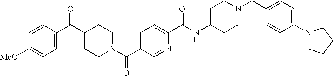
N(C(C1=CC=C(C(=O)N2CCC(C(C3=CC=C([OMe])C=C3)=O)CC2)C=N1)=O)C1CCN(CC2=CC=C(N3CCCC3)C=C2)CC1
